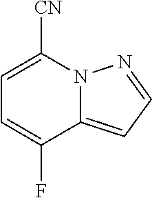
C1=C([CN])N2C(=CC=N2)C(F)=C1
